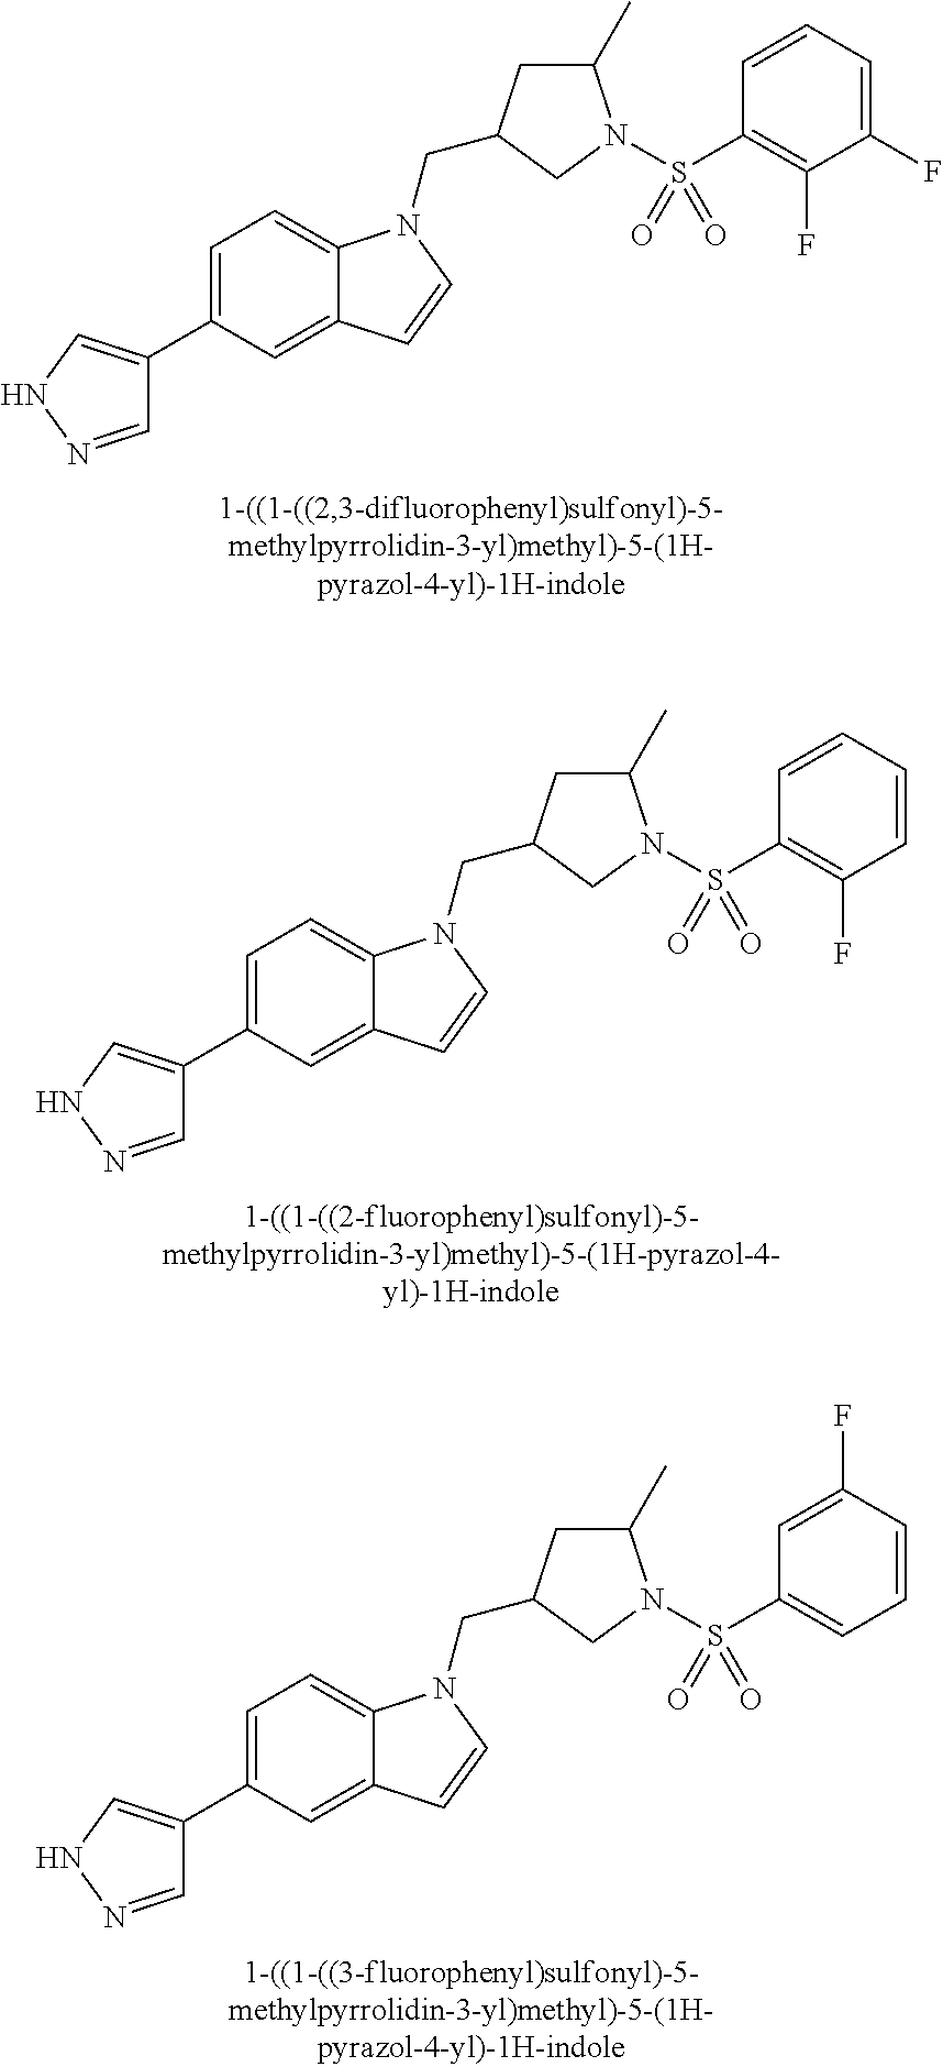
C1=NNC=C1C1=CC=C2C(=C1)C=CN2CC1CC(C)N(S(C2=C(F)C(F)=CC=C2)(=O)=O)C1.C1=NNC=C1C1=CC=C2C(=C1)C=CN2CC1CC(C)N(S(C2=C(F)C=CC=C2)(=O)=O)C1.C1=NNC=C1C1=CC=C2C(=C1)C=CN2CC1CC(C)N(S(C2=CC=CC(F)=C2)(=O)=O)C1
